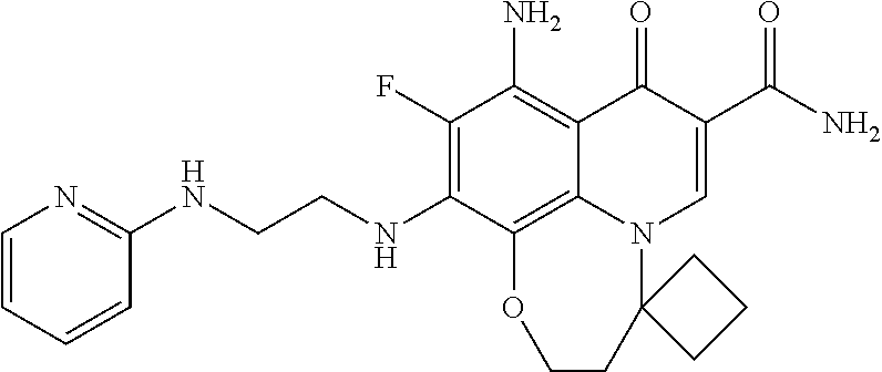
C(NC1=C(F)C(N)=C2C(=O)C(C(=O)N)=CN3C2=C1OCCC31CCC1)CNC1=NC=CC=C1
